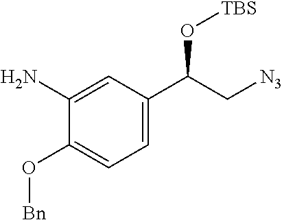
C1=C(C(C[N3])O[TBS])C=C(N)C(O[Bn])=C1
